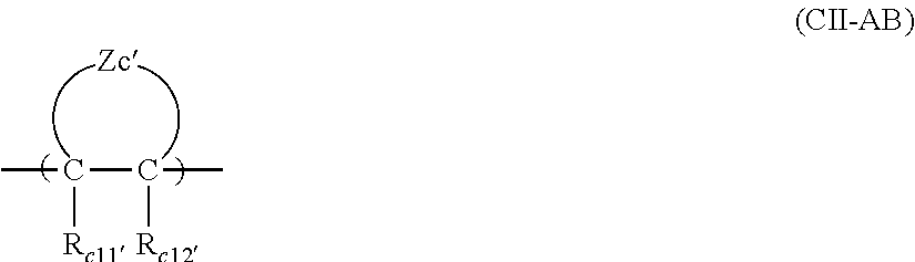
CC([Rc11])C(C)[Rc12]
